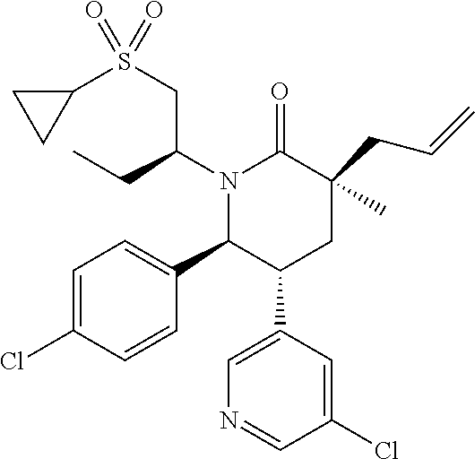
C1=C(Cl)C=CC(C2C(C3=CN=CC(Cl)=C3)CC(C)(CC=C)C(=O)N2C(CC)CS(C2CC2)(=O)=O)=C1
